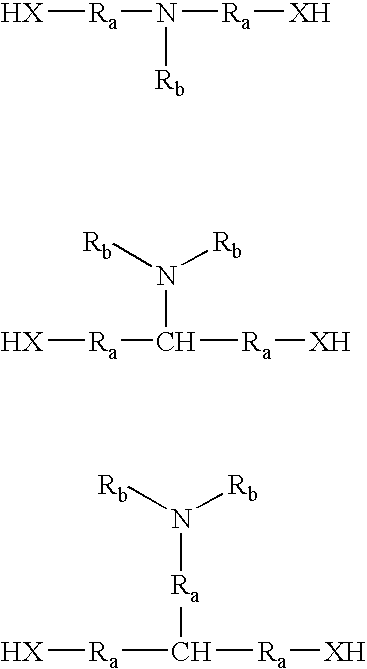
[HX][Ra]N([Ra][XH])[Rb].[HX][Ra]C([Ra][XH])N([Rb])[Rb].N([Rb])([Rb])[Ra]C([Ra][XH])[Ra][HX]
